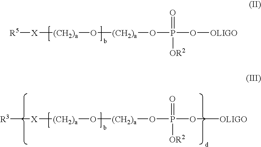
[R5][X][(CH2)a]O[(CH2)a]OP(=O)([OR2])O[OLIGO].[R3][X][(CH2)a]O[(CH2)a]OP(=O)([OR2])O[OLIGO]
